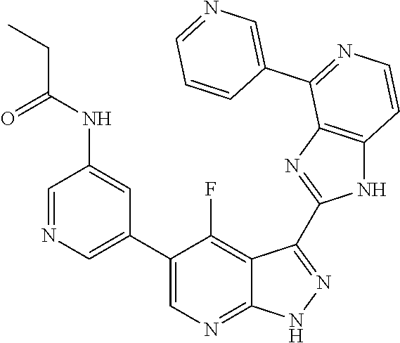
C1=NC=C(C2=CN=C3C(=C2F)C(C2=NC4=C(N2)C=CN=C4C2=CN=CC=C2)=N[N H]3)C=C1NC(CC)=O
